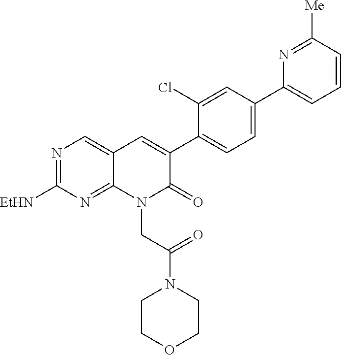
N1=C([EtHN])N=C2C(=C1)C=C(C1=CC=C(C3=CC=CC([Me])=N3)C=C1Cl)C(=O)N2CC(N1CCOCC1)=O
